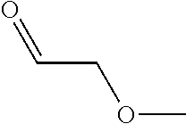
O=CCOC
